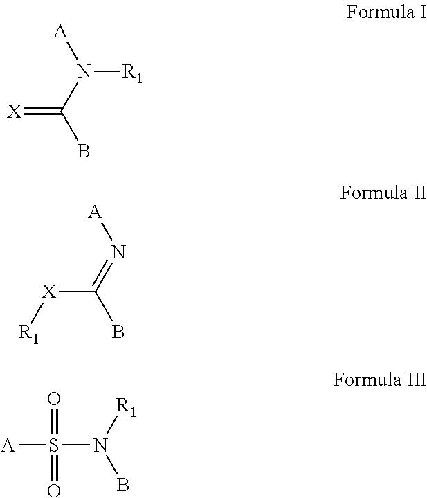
[A]N(C(=[X])B)[R1].[A]S(=O)(=O)N(B)[R1].[X](C(B)=N[A])[R1]
